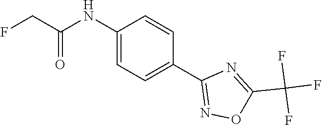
N(C1=CC=C(C2=NOC(C(F)(F)F)=N2)C=C1)C(CF)=O
